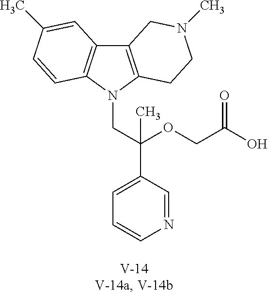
C12=C(N(CC(C3=CC=CN=C3)(OCC(=O)O)C)C3=C1C=C(C)C=C3)CCN(C)C2
